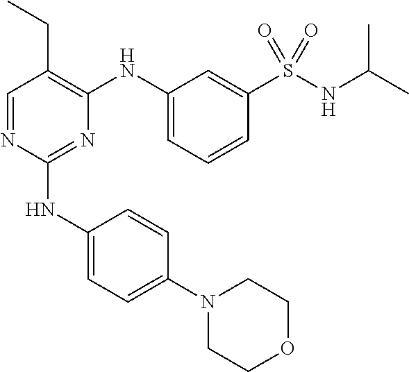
N1(C2=CC=C(NC3=NC(NC4=CC=CC(S(NC(C)C)(=O)=O)=C4)=C(CC)C=N3)C=C2)CCOCC1
